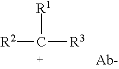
[R2]C([R1])[R3]
